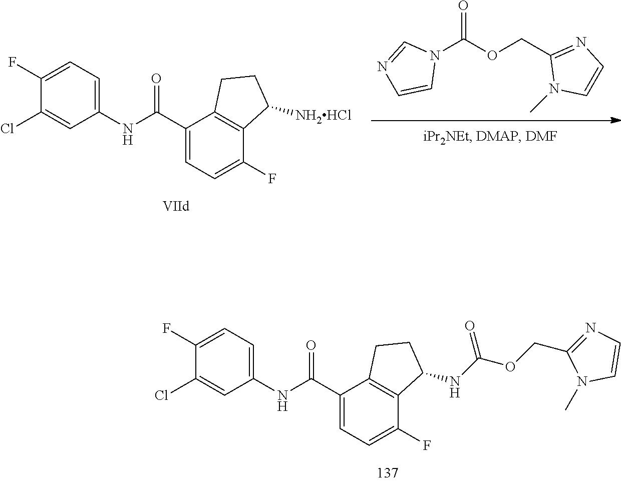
C1(Cl)=CC(NC(C2=CC=C(F)C3=C2CCC3[NH2HCl])=O)=CC=C1F.N1(C(OCC2=NC=CN2C)=O)C=NC=C1.C1(Cl)=CC(NC(C2=CC=C(F)C3=C2CCC3NC(OCC2=NC=CN2C)=O)=O)=CC=C1F
